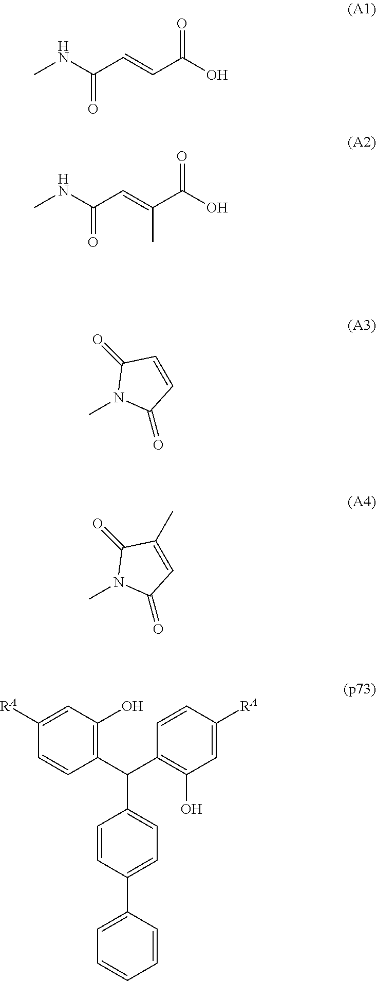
CNC(=O)C=CC(=O)O.CNC(=O)C=C(C(=O)O)C.CN1C(=O)C=CC1=O.CN1C(=O)C=C(C)C1=O.C1(C(C2=CC=C(C3=CC=CC=C3)C=C2)C2=C(O)C=C([RA])C=C2)=C(O)C=C([RA])C=C1
